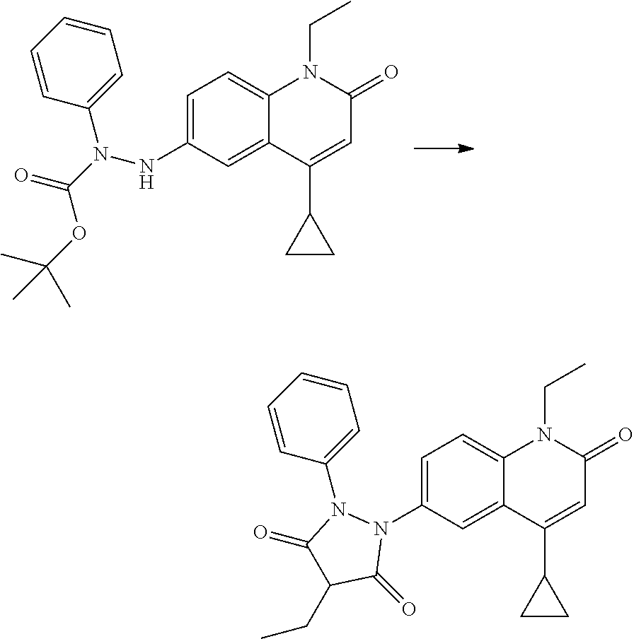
N(C1=CC=C2C(=C1)C(C1CC1)=CC(=O)N2CC)N(C(=O)OC(C)(C)C)C1=CC=CC=C1.N1(C2=CC=C3C(=C2)C(C2CC2)=CC(=O)N3CC)N(C2=CC=CC=C2)C(=O)C(CC)C1=O
